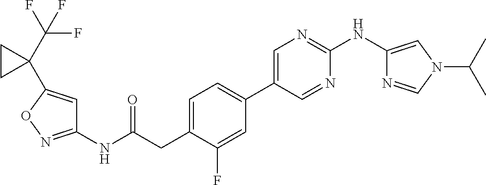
C1(NC(=O)CC2=CC=C(C3=CN=C(NC4=CN(C(C)C)C=N4)N=C3)C=C2F)=NOC(C2(C(F)(F)F)CC2)=C1
